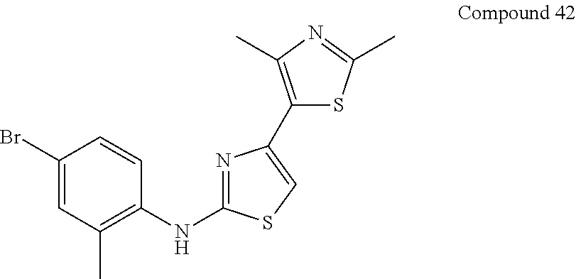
C1(Br)=CC(C)=C(NC2=NC(C3=C(C)N=C(C)S3)=CS2)C=C1
